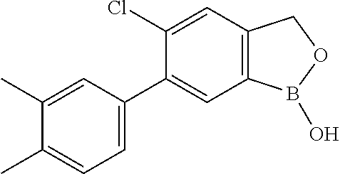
C1(C)=CC(C2=CC3=C(C=C2Cl)COB3O)=CC=C1C
